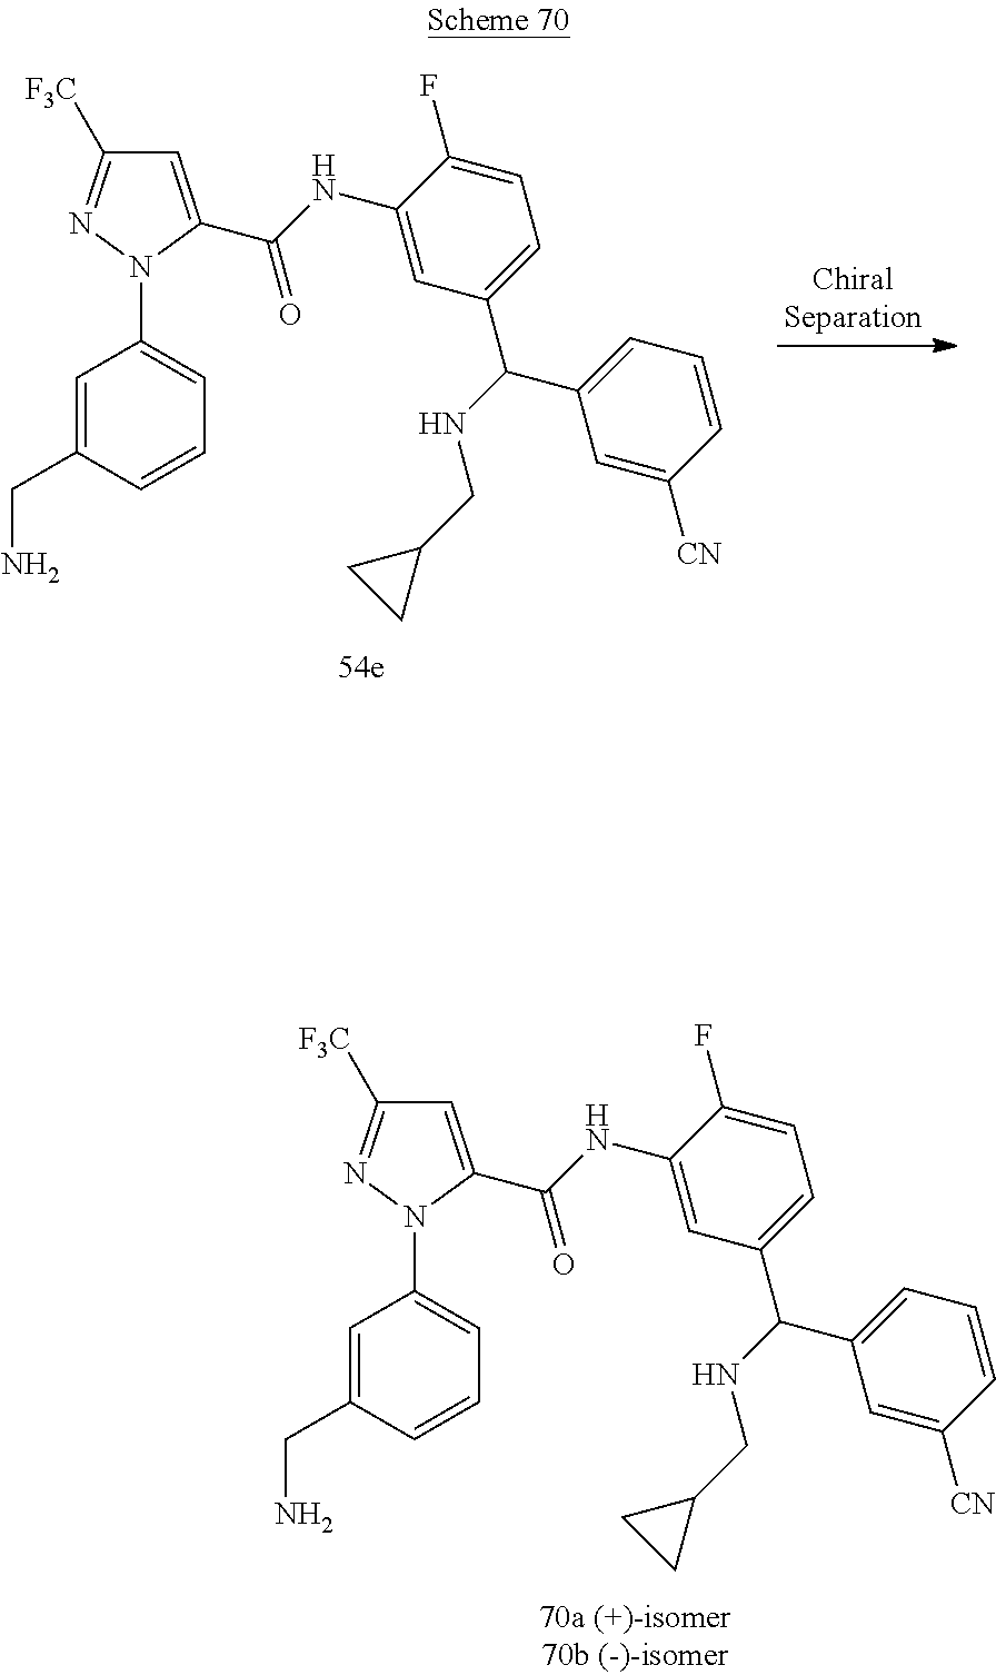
C1=C(NC(C2=CC([F3C])=NN2C2=CC=CC(CN)=C2)=O)C(F)=CC=C1C(C1=CC=CC([CN])=C1)NCC1CC1.C1=C(NC(C2=CC([F3C])=NN2C2=CC=CC(CN)=C2)=O)C(F)=CC=C1C(C1=CC=CC([CN])=C1)NCC1CC1
